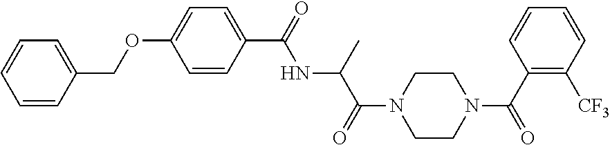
C1=CC(COC2=CC=C(C(NC(C)C(N3CCN(C(=O)C4=C([CF3])C=CC=C4)CC3)=O)=O)C=C2)=CC=C1
